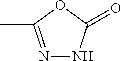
N1=C(C)OC(=O)N1
